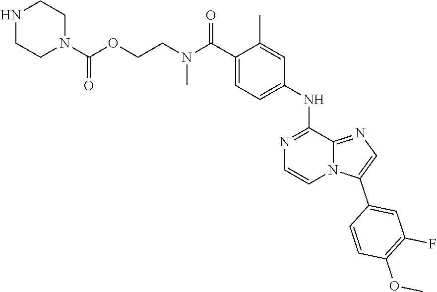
C(=O)(C1=CC=C(NC2=NC=CN3C2=NC=C3C2=CC(F)=C(OC)C=C2)C=C1C)N(CCOC(N1CCNCC1)=O)C
